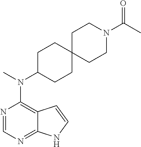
N1=CN=C2C(=C1N(C)C1CCC3(CC1)CCN(C(C)=O)CC3)C=CN2
